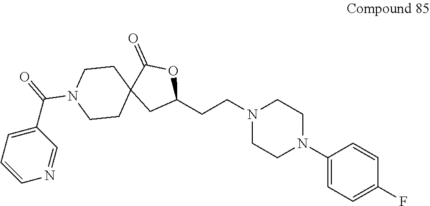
C1(N2CCN(CCC3OC(=O)C4(C3)CCN(C(C3=CC=CN=C3)=O)CC4)CC2)=CC=C(F)C=C1
